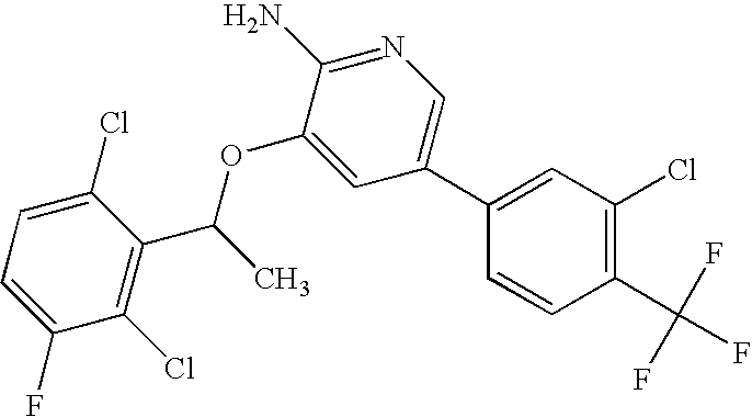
C1=C(F)C(Cl)=C(C(OC2=CC(C3=CC(Cl)=C(C(F)(F)F)C=C3)=CN=C2N)C)C(Cl)=C1
